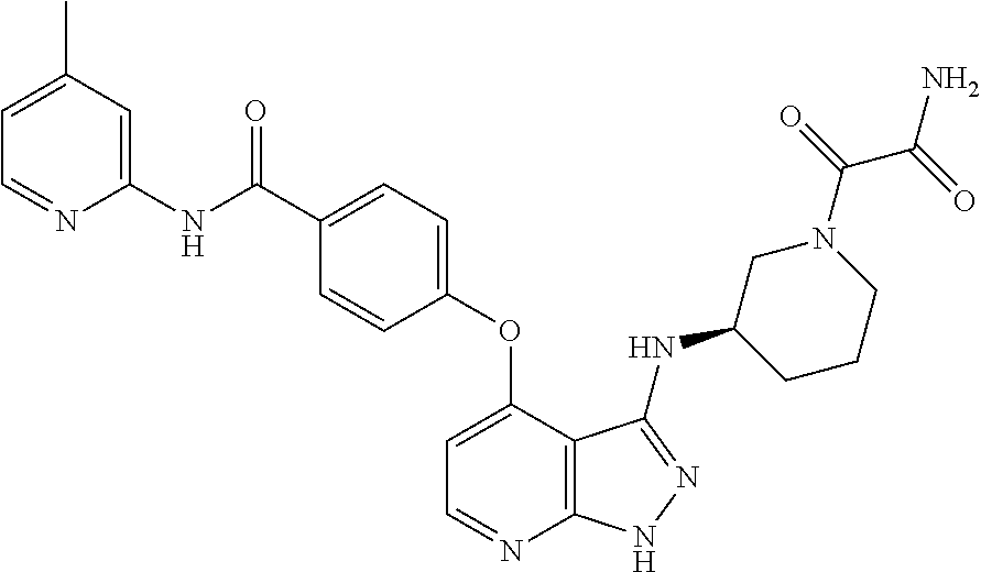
C1(NC(C2=CC=C(OC3=CC=NC4=C3C(NC3CCCN(C(=O)C(=O)N)C3)=NN4)C=C2)=O)=CC(C)=CC=N1
